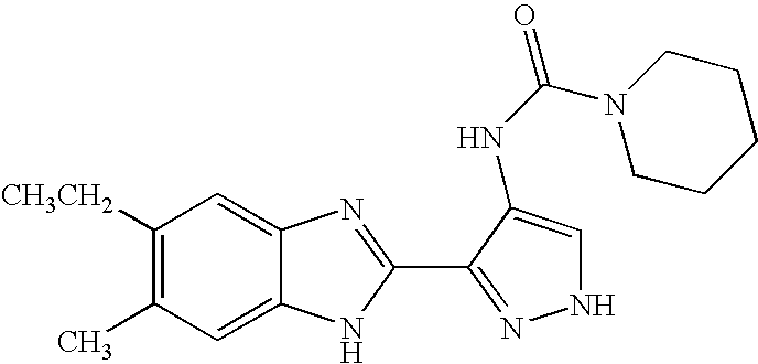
C1=C2C(=CC([CH3CH2])=C1C)N=C(C1=NNC=C1NC(=O)N1CCCCC1)N2
